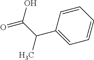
C1(C(C(=O)O)C)=CC=CC=C1
